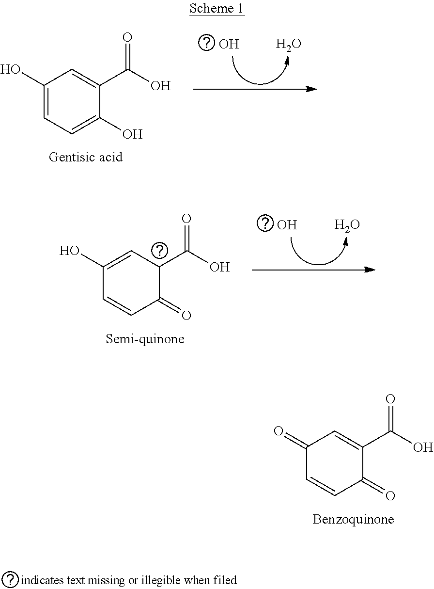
O.O.C1(O)=CC=C(O)C(C(O)=O)=C1.C1(O)=CC(C(O)=O)C(=O)C=C1.O.O.C1(=O)C=CC(=O)C(C(O)=O)=C1
